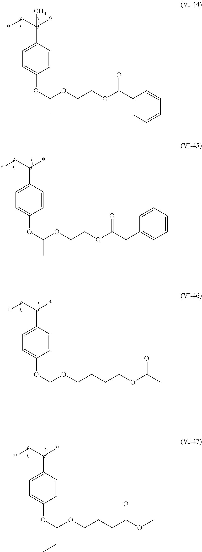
C1=C(C(C*)(*)C)C=CC(OC(OCCOC(C2=CC=CC=C2)=O)C)=C1.C1=C(C(C*)*)C=CC(OC(OCCOC(CC2=CC=CC=C2)=O)C)=C1.C1=C(C(C*)*)C=CC(OC(OCCCCOC(C)=O)C)=C1.C1=C(C(C*)*)C=CC(OC(OCCCC(OC)=O)CC)=C1
